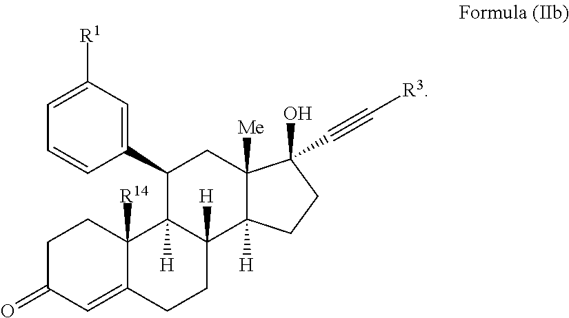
C1C(=O)C=C2C([R14])(C1)C1([H])C([H])(CC2)C2([H])C([Me])(CC1C1=CC([R1])=CC=C1)C(O)(C#C[R3])CC2
